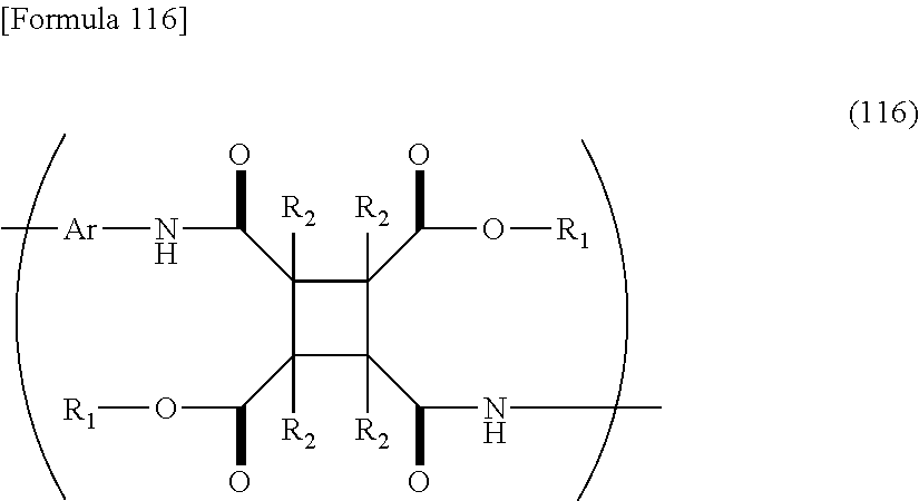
C[Ar]NC(O)C1([R2])C(C(O)O[R1])([R2])C(C(O)NC)([R2])C1(C(O[R1])O)[R2]
